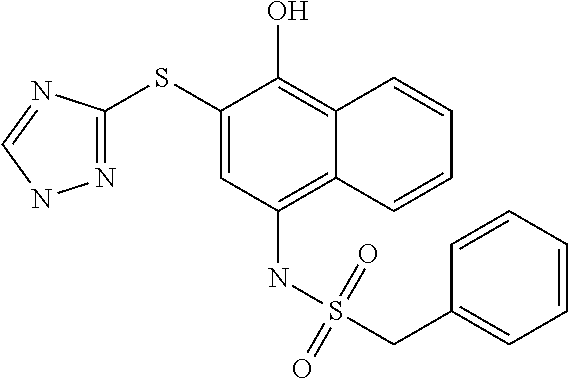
N1=C(SC2=CC(NS(=O)(=O)CC3=CC=CC=C3)=C3C(=C2O)C=CC=C3)N=CN1
